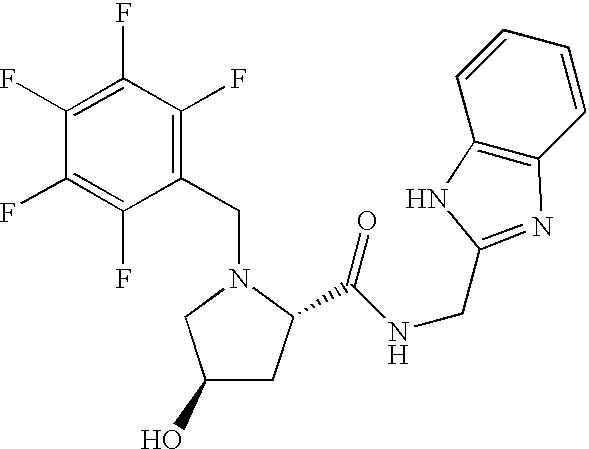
C1(CN2CC(O)CC2C(NCC2=NC3=C(C=CC=C3)N2)=O)=C(F)C(F)=C(F)C(F)=C1F
